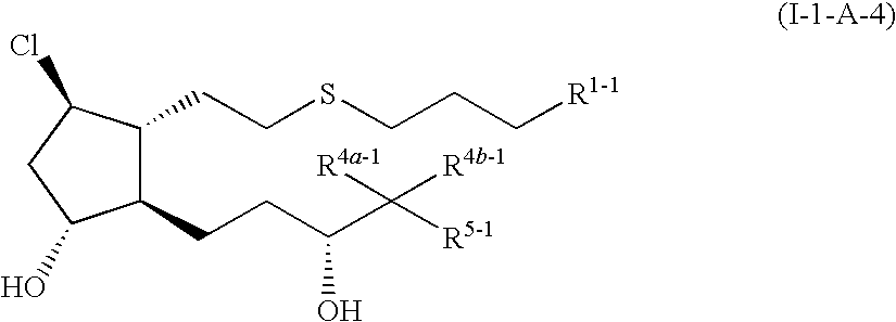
C1(CCC(C([R5-1])([R4a-1])[R4b-1])O)C(CCSCCC[R1-1])C(Cl)CC1O
